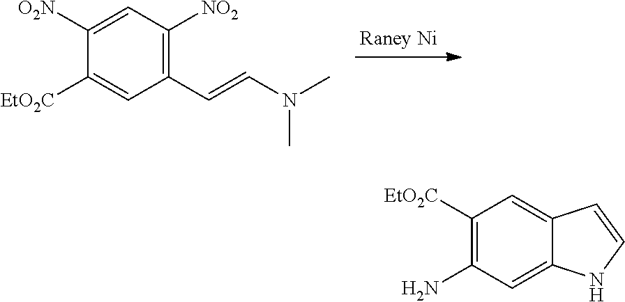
C1(C=CN(C)C)=C([NO2])C=C([O2N])C([EtO2C])=C1.C12=CC(N)=C([EtO2C])C=C1C=CN2
